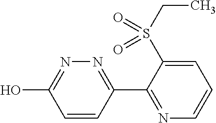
C1=CC(C2=NC=CC=C2S(CC)(=O)=O)=NN=C1O
